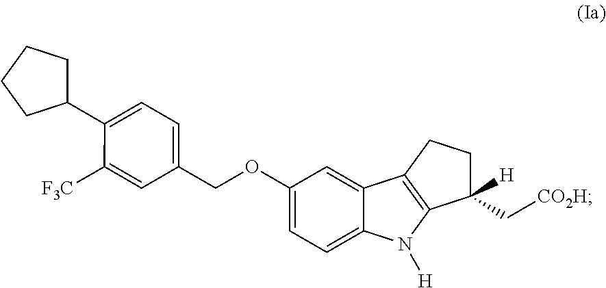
C1(OCC2=CC=C(C3CCCC3)C([F3C])=C2)=CC=C2C(=C1)C1=C(N2[H])C(C[CO2H])([H])CC1
